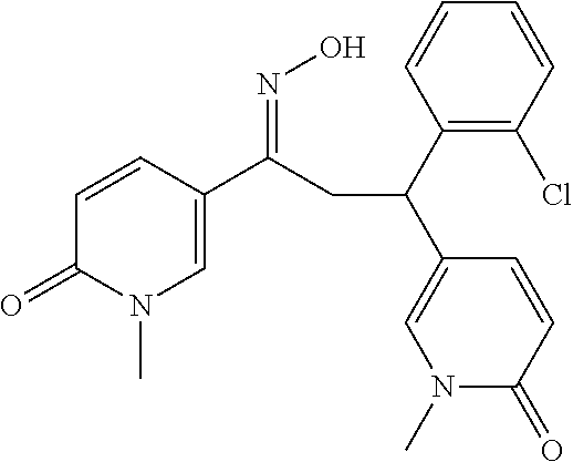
C1=CC(C(CC(C2=CN(C)C(=O)C=C2)C2=C(Cl)C=CC=C2)=NO)=CN(C)C1=O
